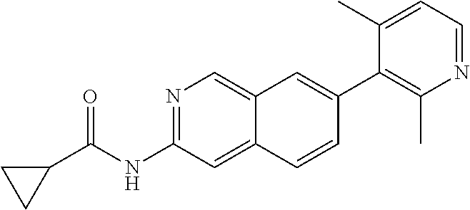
N1=C(NC(=O)C2CC2)C=C2C(=C1)C=C(C1=C(C)N=CC=C1C)C=C2
